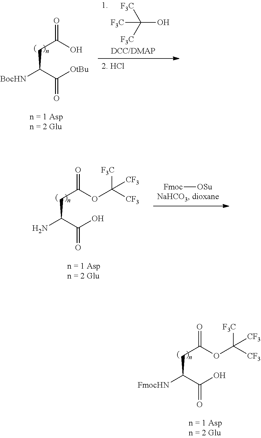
[BocHN]C(C([OtBu])=O)CC(=O)O.C(O)([F3C])([F3C])[F3C].NC(C(O)=O)CC(=O)OC([CF3])([F3C])[CF3].[Fmoc][OSu].[FmocHN]C(C(O)=O)CC(=O)OC([CF3])([F3C])[CF3]
